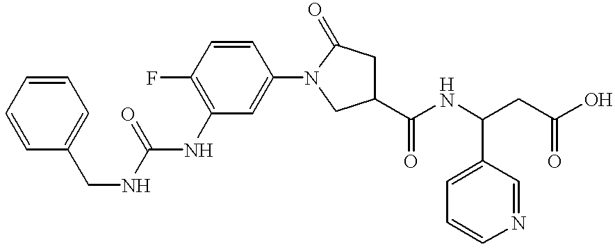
C1(NC(=O)NCC2=CC=CC=C2)=C(F)C=CC(N2CC(C(NC(C3=CC=CN=C3)CC(O)=O)=O)CC2=O)=C1
